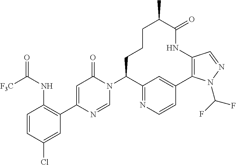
C1=CC(Cl)=CC(C2=CC(=O)N(C3C4=NC=CC(=C4)C4=C(NC(=O)C(C)CCC3)C=NN4C(F)F)C=N2)=C1NC(=O)[F3C]
